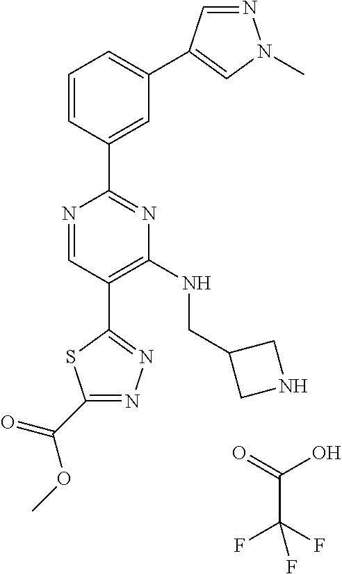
C1=CC(C2=NC(NCC3CNC3)=C(C3=NN=C(C(=O)OC)S3)C=N2)=CC(C2=CN(C)N=C2)=C1.O=C(O)C(F)(F)F
